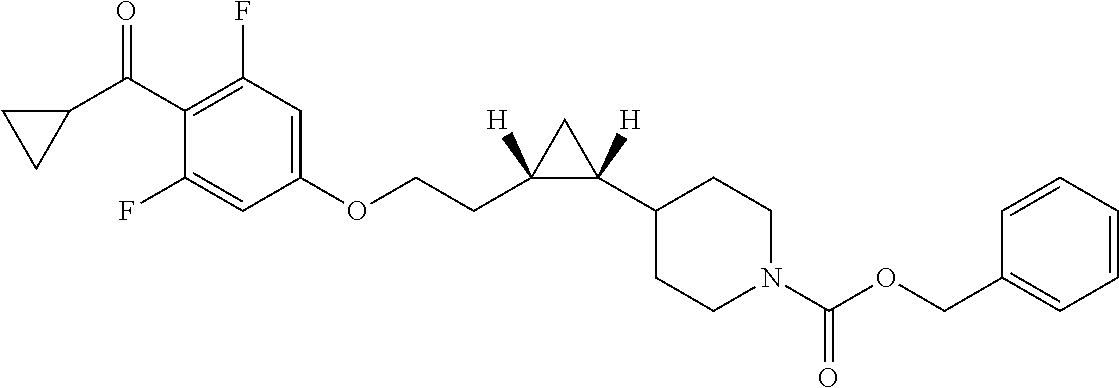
C1(C(C2CC2)=O)=C(F)C=C(OCCC2([H])C(C3CCN(C(=O)OCC4=CC=CC=C4)CC3)([H])C2)C=C1F
